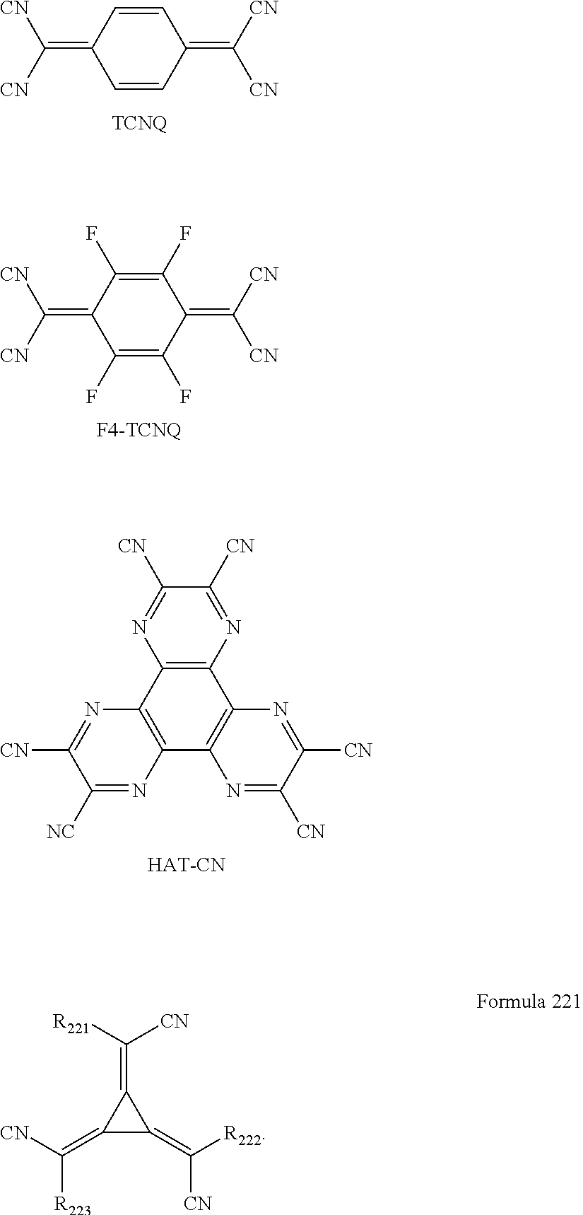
C1=CC(=C([CN])[CN])C=CC1=C([CN])[CN].C1(F)=C(F)C(=C([CN])[CN])C(F)=C(F)C1=C([CN])[CN].C12=C(C3=C(C4=C1N=C([CN])C([CN])=N4)N=C([CN])C([CN])=N3)N=C([CN])C([NC])=N2.C1(=C([R223])[CN])C(=C([CN])[R222])C1=C([CN])[R221]
